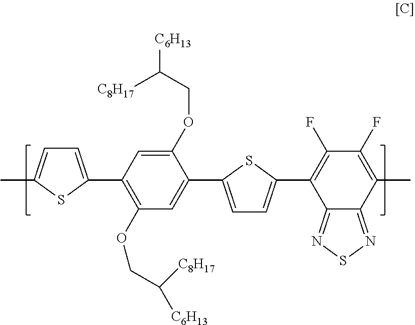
C1=C(C2=C(OCC([C6H13])[C8H17])C=C(C3=CC=C(C4=C(F)C(F)=C(C)C5=NSN=C45)S3)C(OCC([C8H17])[C6H13])=C2)SC(C)=C1
